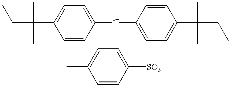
C(C1=CC=C([I+]C2=CC=C(C(CC)(C)C)C=C2)C=C1)(CC)(C)C.C1=CC([SO3-])=CC=C1C
